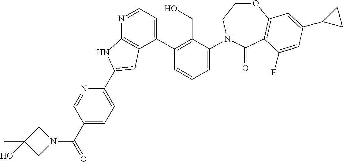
C1(C2=C(CO)C(N3CCOC4=C(C3=O)C(F)=CC(C3CC3)=C4)=CC=C2)=CC=NC2=C1C=C(C1=CC=C(C(=O)N3CC(C)(O)C3)C=N1)N2
